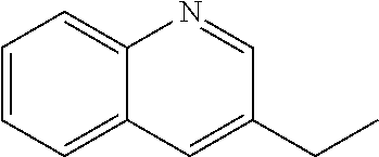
C1=CC=C2C(=C1)N=CC(CC)=C2
